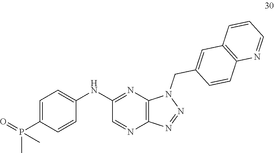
C1(NC2=CC=C(P(=O)(C)C)C=C2)=NC2=C(N=C1)N=NN2CC1=CC2=C(C=C1)N=CC=C2
